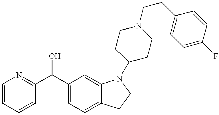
C1(C(C2=NC=CC=C2)O)=CC=C2C(=C1)N(C1CCN(CCC3=CC=C(F)C=C3)CC1)CC2
